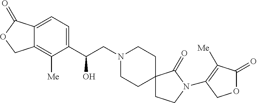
C1(C(CN2CCC3(CC2)CCN(C2=C([Me])C(=O)OC2)C3=O)O)=CC=C2C(=C1[Me])COC2=O
